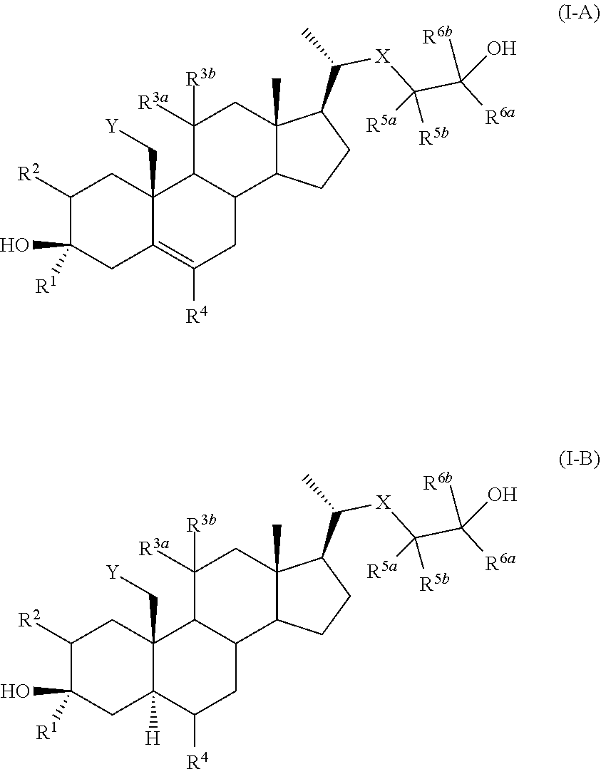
C1([R2])C(O)([R1])CC2=C([R4])CC3C(C2(C[Y])C1)C([R3a])([R3b])CC1(C)C3CCC1C(C)[X]C(C([R6a])([R6b])O)([R5b])[R5a].C1([R2])C(O)([R1])CC2([H])C(C[Y])(C1)C1C(CC2[R4])C2C(C)(CC1([R3a])[R3b])C(C(C)[X]C(C([R6a])([R6b])O)([R5b])[R5a])CC2
